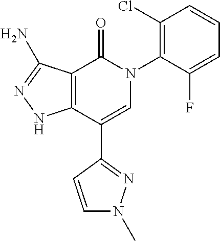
C1=C(F)C(N2C(=O)C3=C(C(C4=NN(C)C=C4)=C2)NN=C3N)=C(Cl)C=C1
